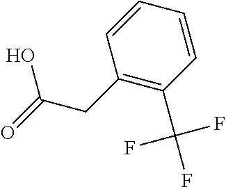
C1=CC=CC(C(F)(F)F)=C1CC(=O)O
